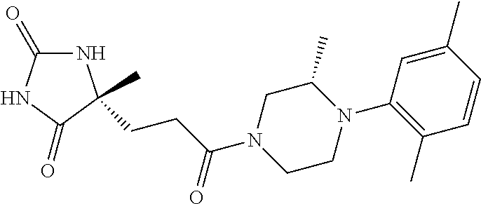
N1C(=O)NC(=O)C1(C)CCC(N1CCN(C2=C(C)C=CC(C)=C2)C(C)C1)=O
